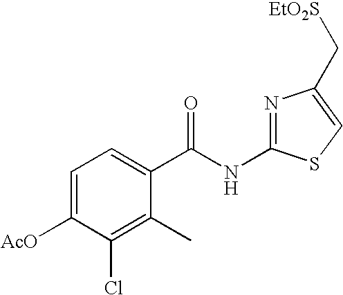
C1=C([AcO])C(Cl)=C(C)C(C(NC2=NC(C[EtO2S])=CS2)=O)=C1
